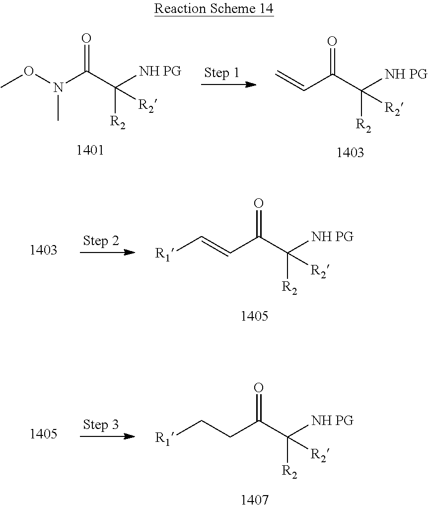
CON(C(C([NH PG])([R2])[R2])=O)C.C=CC(C([NH PG])([R2])[R2])=O.[R1]C=CC(C([NH PG])([R2])[R2])=O.[R1]CCC(C([NH PG])([R2])[R2])=O
